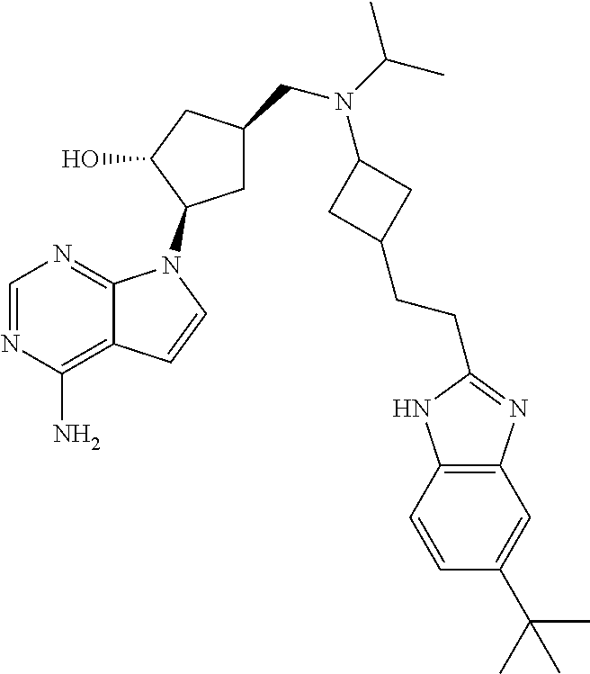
C1=NC(N)=C2C(=N1)N(C1CC(CN(C(C)C)C3CC(CCC4=NC5=C(C=CC(C(C)(C)C)=C5)N4)C3)CC1O)C=C2
